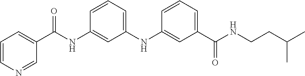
C1(NC2=CC(C(NCCC(C)C)=O)=CC=C2)=CC=CC(NC(C2=CC=CN=C2)=O)=C1
